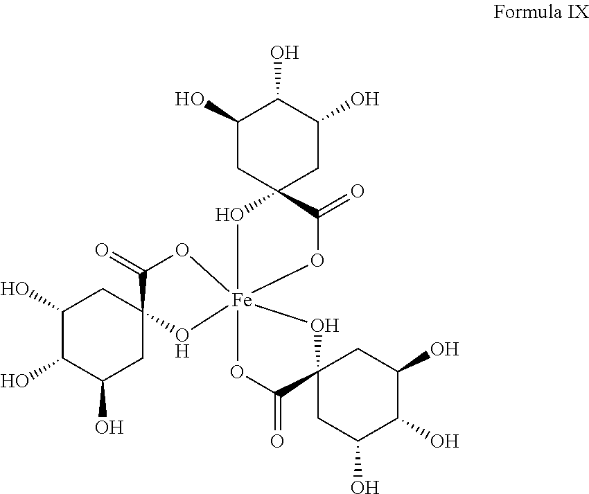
C1(O)CC2(CC(O)C1O)O[Fe]13(OC2=O)(OC(=O)C2(CC(O)C(O)C(O)C2)O1)OC(=O)C1(CC(O)C(O)C(O)C1)O3
